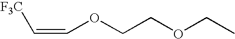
C(=COCCOCC)[F3C]
